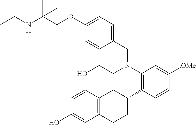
N(C(COC1=CC=C(CN(C2=C(C3CC4=C(CC3)C=C(O)C=C4)C=CC([OMe])=C2)CCO)C=C1)(C)C)CC
